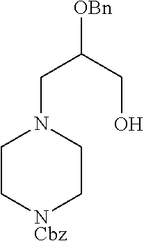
[OBn]C(CO)CN1CC[NCbz]CC1
